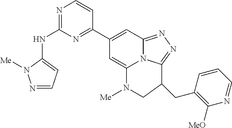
N1=C(NC2=CC=NN2[Me])N=C(C2=CC3=NN=C4N3C(=C2)N([Me])CC4CC2=C([MeO])N=CC=C2)C=C1
